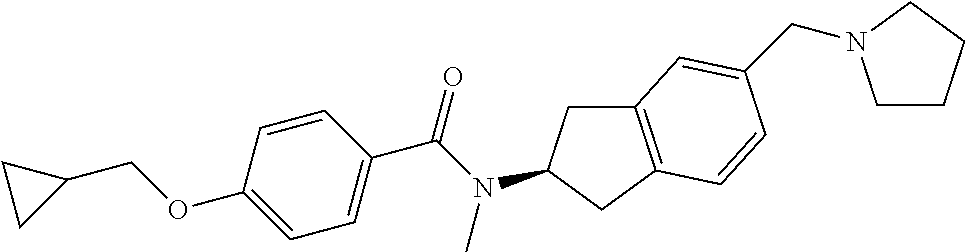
C1(OCC2CC2)=CC=C(C(N(C)C2CC3=C(C2)C=CC(CN2CCCC2)=C3)=O)C=C1
